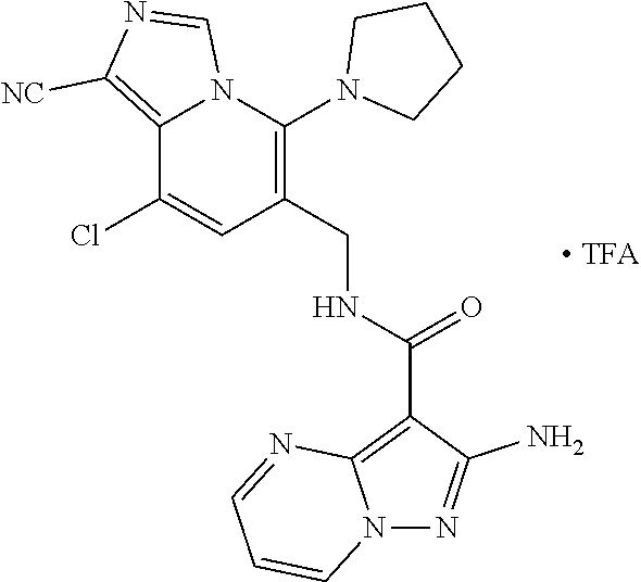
C12=C([NC])N=CN1C(N1CCCC1)=C(CNC(C1=C3N(N=C1N)C=CC=N3)=O)C=C2Cl
